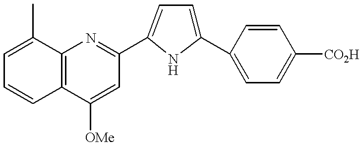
C12=C(C([OMe])=CC(C3=CC=C(C4=CC=C([CO2H])C=C4)N3)=N1)C=CC=C2C
